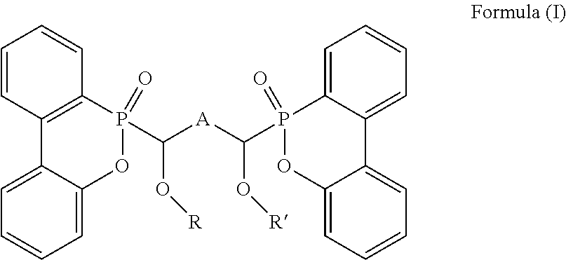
C1=CC2=C(C=C1)P(C([A]C(P1(=O)OC3=CC=CC=C3C3=CC=CC=C13)O[R])O[R])(=O)OC1=CC=CC=C21
